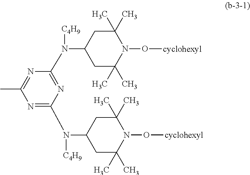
CC1=NC(N([C4H9])C2CC(C)(C)N(O[cyclohexyl])C(C)(C)C2)=NC(N([C4H9])C2CC(C)(C)N(O[cyclohexyl])C(C)(C)C2)=N1
